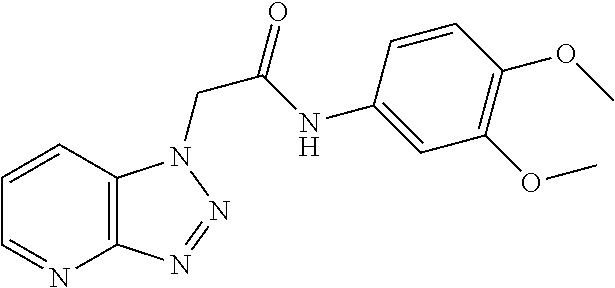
C1(NC(=O)CN2C3=C(N=CC=C3)N=N2)=CC(OC)=C(OC)C=C1
